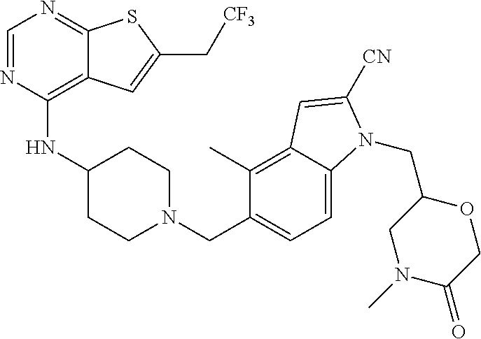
C1=NC(NC2CCN(CC3=CC=C4C(=C3C)C=C([CN])N4CC3CN(C)C(=O)CO3)CC2)=C2C(=N1)SC(C[CF3])=C2
